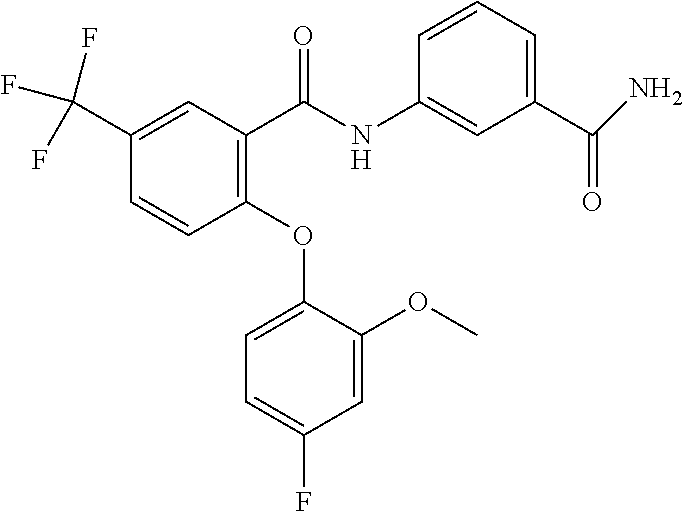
C1=C(OC2=C(C(NC3=CC(C(=O)N)=CC=C3)=O)C=C(C(F)(F)F)C=C2)C(OC)=CC(F)=C1
